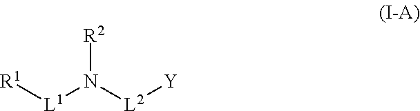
[R2]N([L2][Y])[L1][R1]
